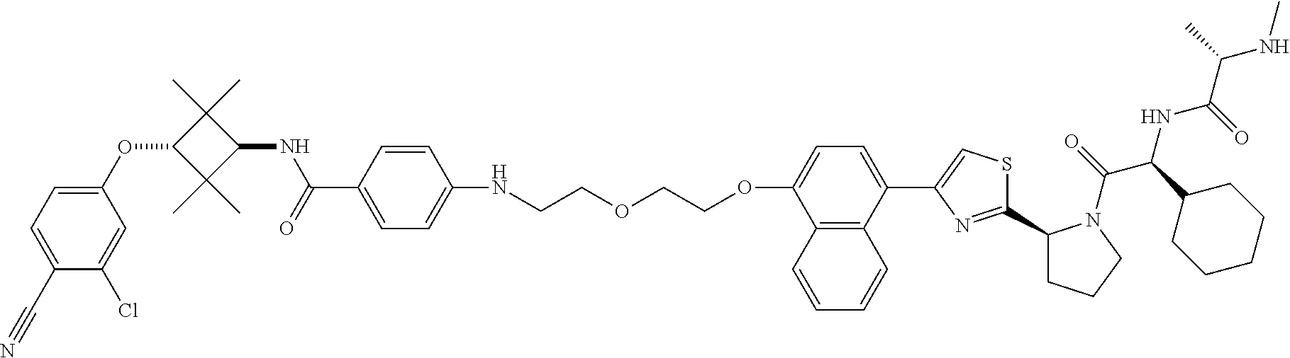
C1(OC2C(C)(C)C(NC(C3=CC=C(NCCOCCOC4=CC=C(C5=CSC(C6CCCN6C(=O)C(C6CCCCC6)NC(C(NC)C)=O)=N5)C5=C4C=CC=C5)C=C3)=O)C2(C)C)=CC=C(C#N)C(Cl)=C1
